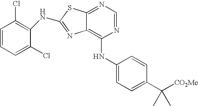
N1=CN=C2C(=C1NC1=CC=C(C([CO2Me])(C)C)C=C1)N=C(NC1=C(Cl)C=CC=C1Cl)S2
